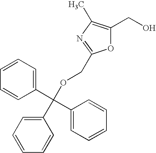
O1C(CO)=C(C)N=C1COC(C1=CC=CC=C1)(C1=CC=CC=C1)C1=CC=CC=C1
